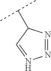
N1=NC(C(C)C)C=N1
